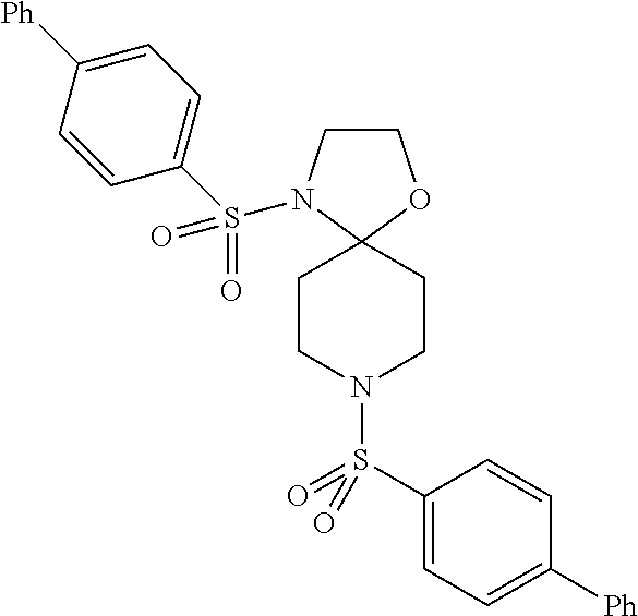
C1CN(S(C2=CC=C([Ph])C=C2)(=O)=O)C2(O1)CCN(S(C1=CC=C([Ph])C=C1)(=O)=O)CC2
